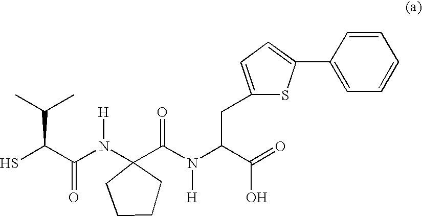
SC(C(N(C1(C(N(C(C(O)=O)CC2=CC=C(C3=CC=CC=C3)S2)[H])=O)CCCC1)[H])=O)C(C)C
